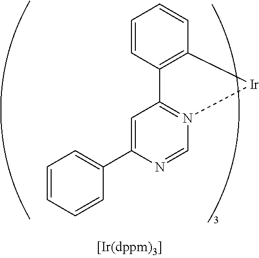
C1=CC2=C(C=C1)[Ir]N1=C2C=C(C2=CC=CC=C2)N=C1
